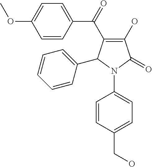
C1(O)=C(C(C2=CC=C(OC)C=C2)=O)C(C2=CC=CC=C2)N(C2=CC=C(CO)C=C2)C1=O
